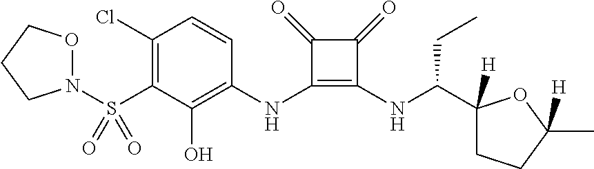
C1(Cl)=C(S(=O)(=O)N2OCCC2)C(O)=C(NC2=C(NC(CC)C3([H])CCC(C)([H])O3)C(=O)C2=O)C=C1
